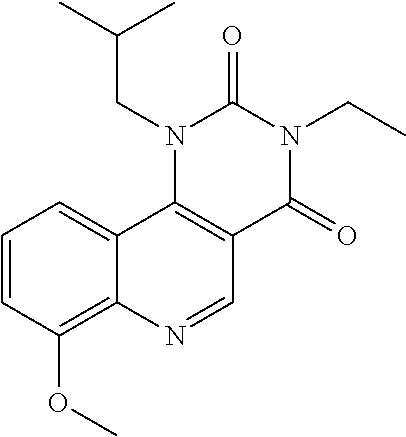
C1=CC(OC)=C2C(=C1)C1=C(C=N2)C(=O)N(CC)C(=O)N1CC(C)C
